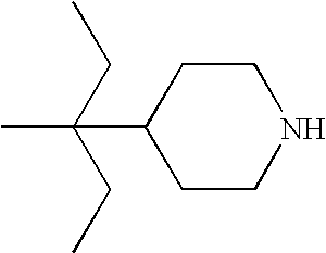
CC(C1CCNCC1)(CC)CC
